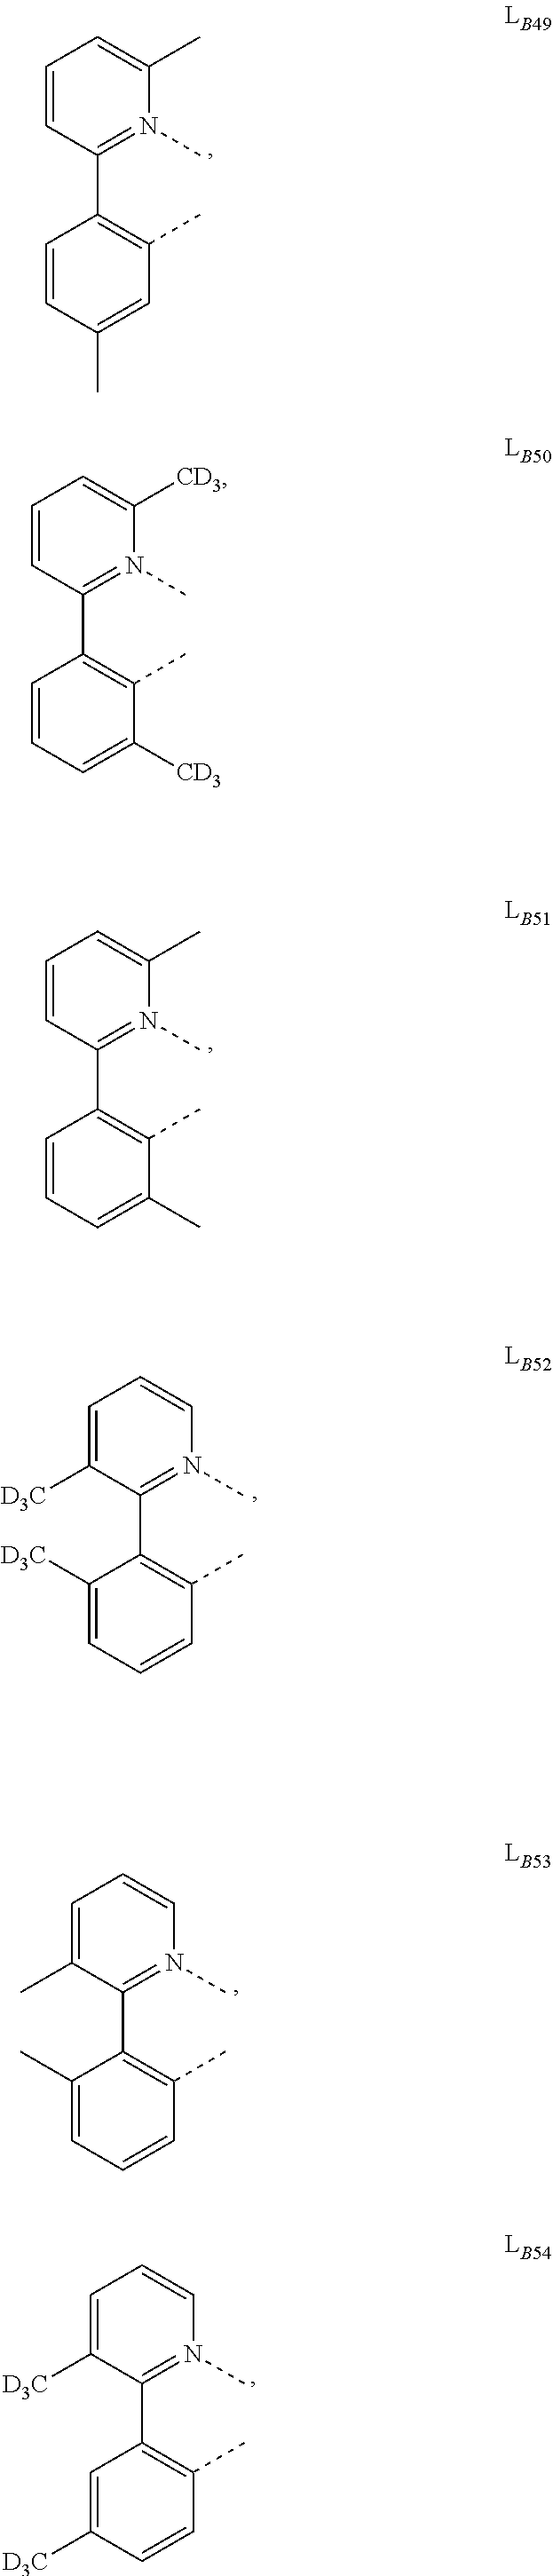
C1=CC(C2=C(C)C=C(C)C=C2)=N(C)C(C)=C1.C1=CC(C2=C(C)C([CD3])=CC=C2)=N(C)C([CD3])=C1.C1=CC(C2=C(C)C(C)=CC=C2)=N(C)C(C)=C1.C1=C(C)C(C2=C(C)C=CC=C2C)=N(C)C=C1.C1=C([D3C])C(C2=C(C)C=CC=C2[D3C])=N(C)C=C1.C1=C([D3C])C(C2=C(C)C=CC([D3C])=C2)=N(C)C=C1
